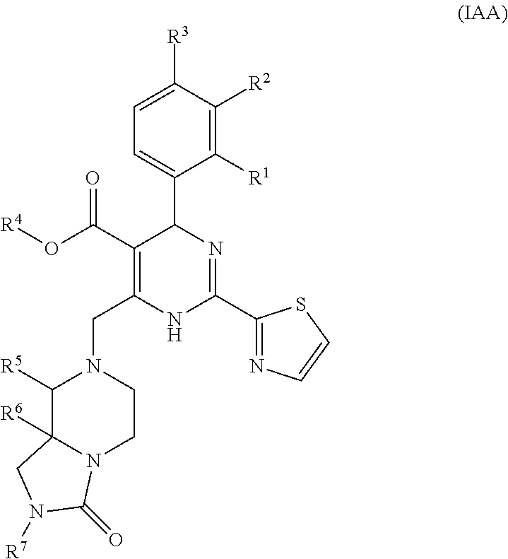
C1([R1])=C([R2])C([R3])=CC=C1C1C(C(O[R4])=O)=C(CN2C([R5])C3([R6])N(CC2)C(=O)N([R7])C3)NC(C2=NC=CS2)=N1
